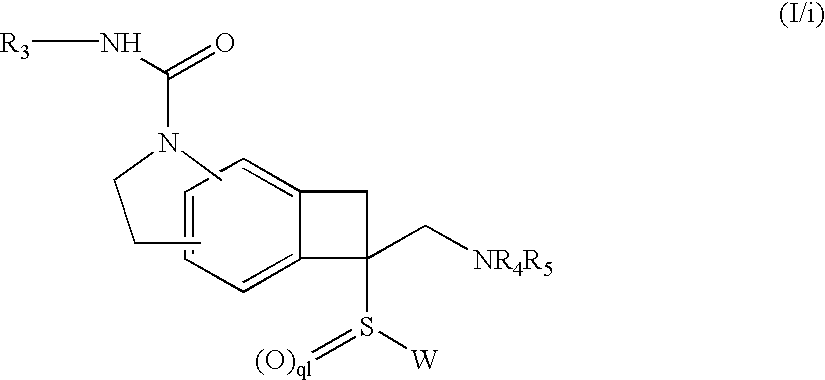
C1=CC=C2C(=C1)CC2(S(=[(O)ql])[W])C[NR4R5].C(CC)N(C)C(=O)N[R3]
